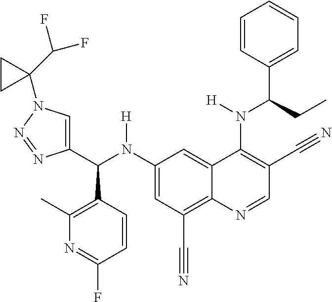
C1(N(C(C2=CN(C3(C(F)F)CC3)N=N2)C2=C(C)N=C(F)C=C2)[H])=CC(C#N)=C2C(=C1)C(N(C(C1=CC=CC=C1)CC)[H])=C(C#N)C=N2
